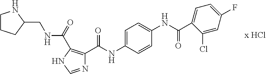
N1=CNC(C(=O)NCC2NCCC2)=C1C(NC1=CC=C(NC(C2=CC=C(F)C=C2Cl)=O)C=C1)=O
